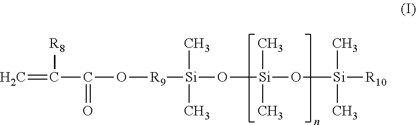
C=C([R8])C(=O)O[R9][Si](C)(C)O[Si](C)(C)O[Si](C)(C)[R10]
